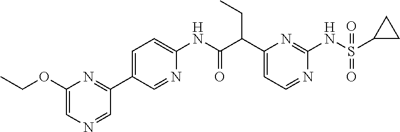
C1(C(C(NC2=CC=C(C3=NC(OCC)=CN=C3)C=N2)=O)CC)=CC=NC(NS(C2CC2)(=O)=O)=N1
